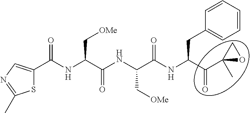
S1C(C(NC(C(NC(C(NC(C(C2(C)OC2)=O)CC2=CC=CC=C2)=O)C[OMe])=O)C[OMe])=O)=CN=C1C
